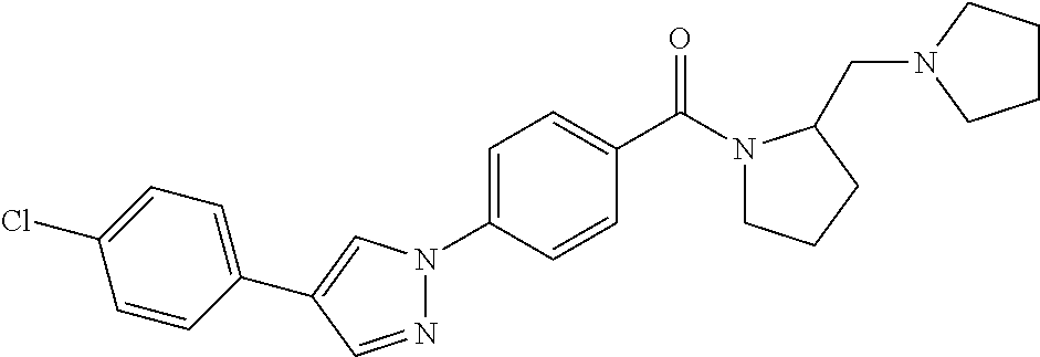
C1=CC(C(N2CCCC2CN2CCCC2)=O)=CC=C1N1N=CC(C2=CC=C(Cl)C=C2)=C1
